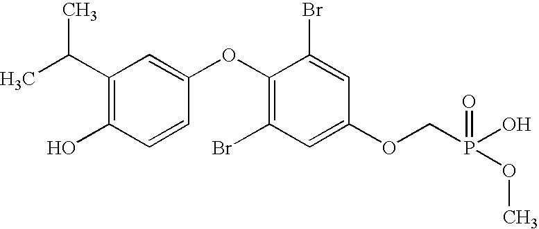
C1(C(C)C)=C(O)C=CC(OC2=C(Br)C=C(OCP(OC)(O)=O)C=C2Br)=C1
